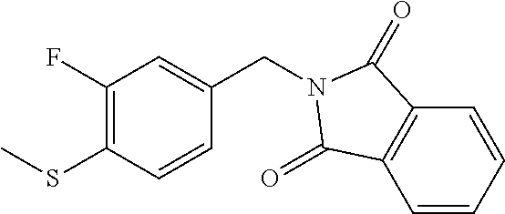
C1(F)=C(SC)C=CC(CN2C(=O)C3=C(C=CC=C3)C2=O)=C1
